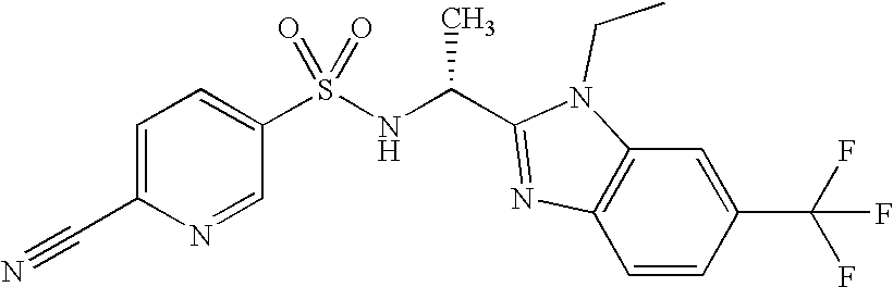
C1=C(C#N)N=CC(S(NC(C2=NC3=C(C=C(C(F)(F)F)C=C3)N2CC)C)(=O)=O)=C1
